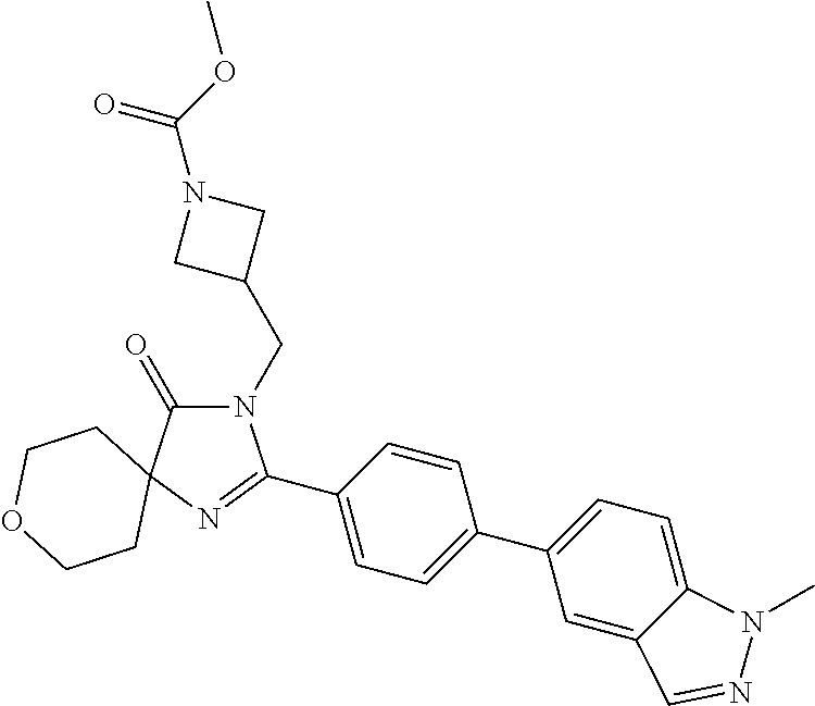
N1(CC2CN(C(OC)=O)C2)C(=O)C2(N=C1C1=CC=C(C3=CC=C4C(=C3)C=NN4C)C=C1)CCOCC2
